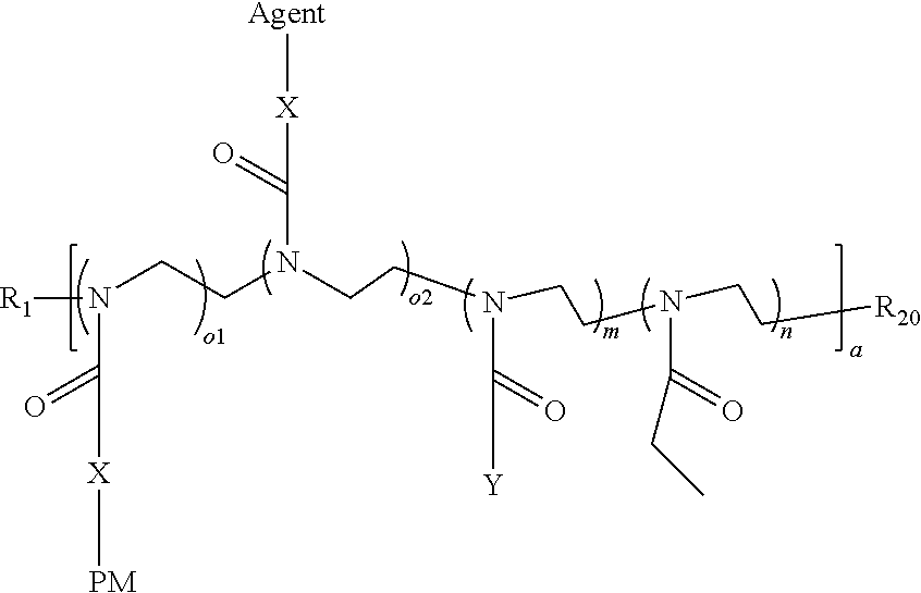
[R1]N(CCN(CCN(CCN(CC[R20])C(CC)=O)C([Y])=O)C([X][Agent])=O)C([X][PM])=O
